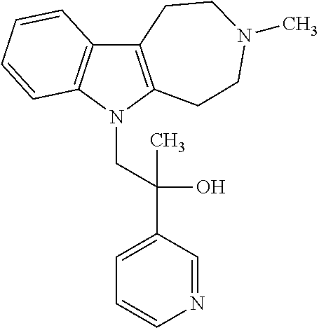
C12=C(N(CC(C3=CC=CN=C3)(O)C)C3=C1C=CC=C3)CCN(C)CC2
